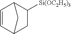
[Si(OC2H5)3]C1C2C=CC(C1)C2
